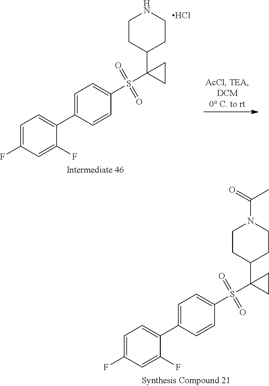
C1=C(C2=CC=C(F)C=C2F)C=CC(S(C2(C3CCNCC3)CC2)(=O)=O)=C1.Cl.C1=C(C2=CC=C(F)C=C2F)C=CC(S(C2(C3CCN(C(=O)C)CC3)CC2)(=O)=O)=C1
